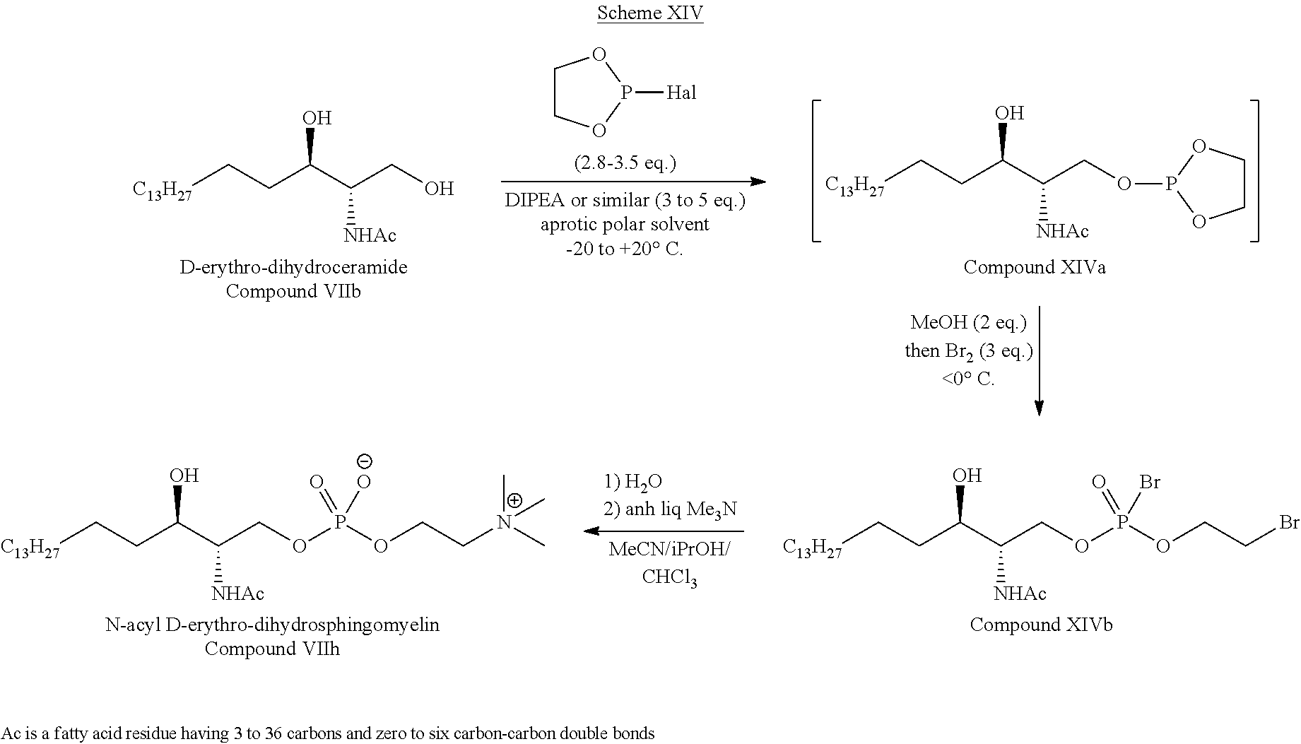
C([NHAc])(C(CC[C13H27])O)CO.C1COP([Hal])O1.C([NHAc])(C(CC[C13H27])O)COP1OCCO1.C([NHAc])(C(CC[C13H27])O)COP(OCCBr)(=O)Br.C([NHAc])(C(CC[C13H27])O)COP(OCC[N+](C)(C)C)(=O)[O-]
